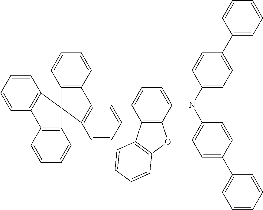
C1=CC=CC2=C1C1(C3=C2C=CC=C3)C2=C(C=CC=C2)C2=C1C=CC=C2C1=CC=C(N(C2=CC=C(C3=CC=CC=C3)C=C2)C2=CC=C(C3=CC=CC=C3)C=C2)C2=C1C1=C(O2)C=CC=C1
